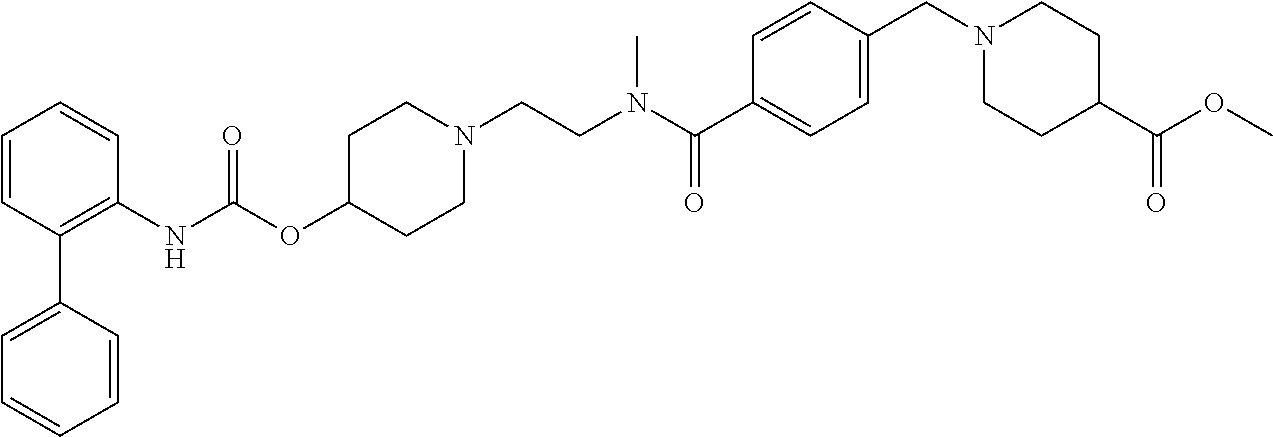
C1=CC(C2=CC=CC=C2)=C(NC(OC2CCN(CCN(C(C3=CC=C(CN4CCC(C(=O)OC)CC4)C=C3)=O)C)CC2)=O)C=C1
